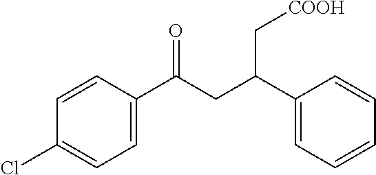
C1=CC(C(CC(C2=CC=CC=C2)C[COOH])=O)=CC=C1Cl
